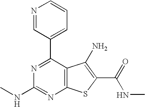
N1=CC(C2=NC(NC)=NC3=C2C(N)=C(C(=O)NC)S3)=CC=C1
